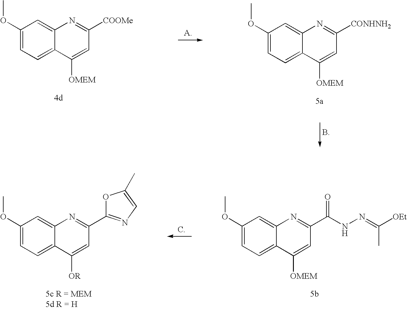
C1(OC)=CC=C2C(=C1)N=C([COOMe])C=C2[OMEM].C1(OC)=CC=C2C(=C1)N=C([CONHNH2])C=C2[OMEM].C1(OC)=CC=C2C(=C1)N=C(C(NN=C([OEt])C)=O)C=C2[OMEM].C1(OC)=CC=C2C(=C1)N=C(C1=NC=C(C)O1)C=C2[OR]
